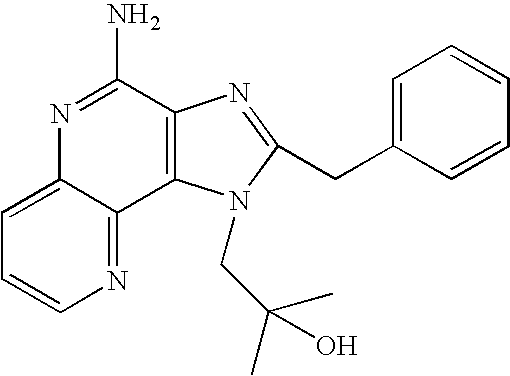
C1=C2C(=NC=C1)C1=C(C(N)=N2)N=C(CC2=CC=CC=C2)N1CC(C)(C)O
